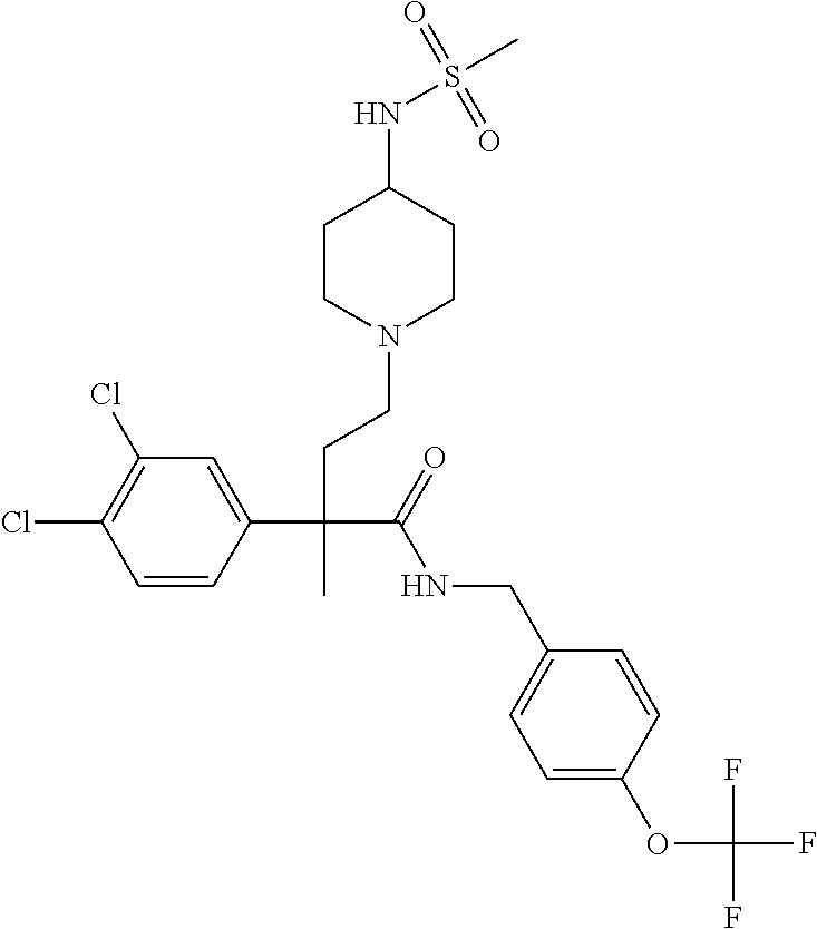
C1=CC(C(CCN2CCC(NS(C)(=O)=O)CC2)(C(=O)NCC2=CC=C(OC(F)(F)F)C=C2)C)=CC(Cl)=C1Cl
